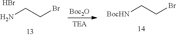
NCCBr.Br.[Boc2O].[BocHN]CCBr
